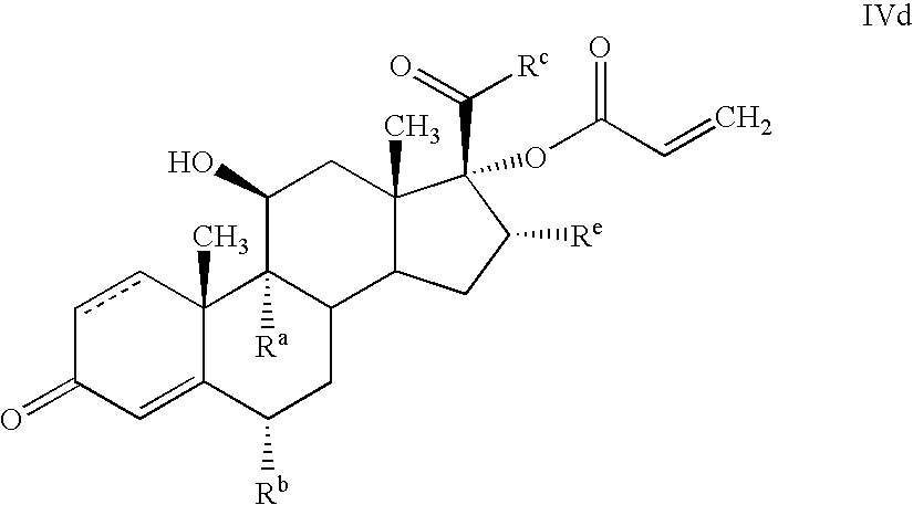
c1cC2(C)C(=CC1=O)C([Rb])CC1C2([Ra])C(O)CC2(C)C1CC([Re])C2(OC(C=C)=O)C(=O)[Rc]
